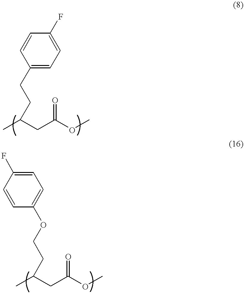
O(CCC(C)CC(OC)=O)C1=CC=C(F)C=C1.C1(CCC(C)CC(OC)=O)=CC=C(F)C=C1
